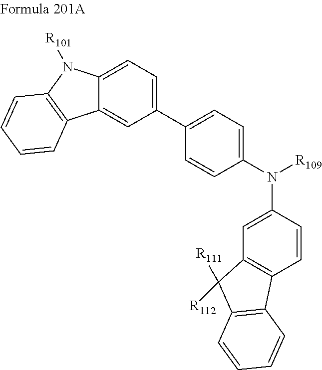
C1=C(C2=CC=C3C(=C2)C2=C(N3[R101])C=CC=C2)C=CC(N([R109])C2=CC3=C(C=C2)C2=C(C3([R111])[R112])C=CC=C2)=C1
